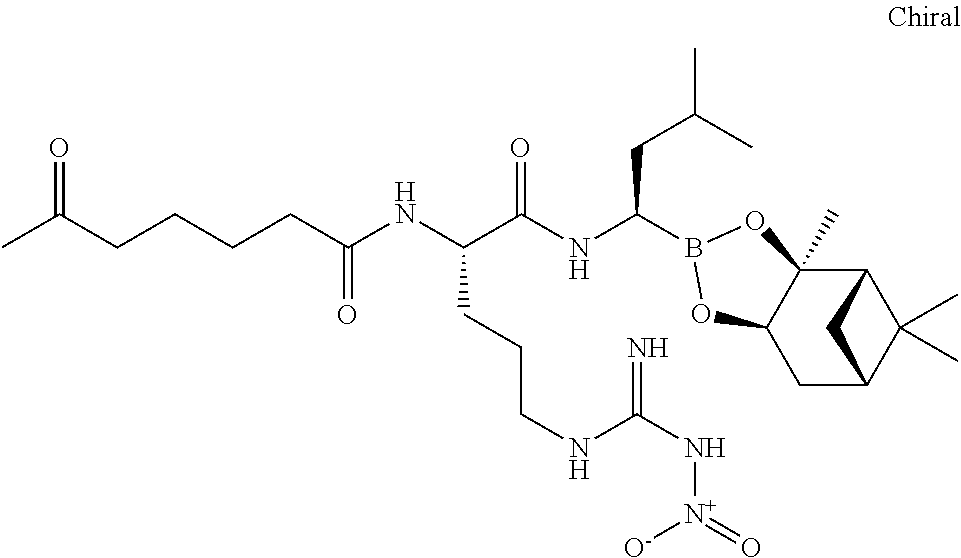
C12C3(C)C(CC(C1(C)C)C2)OB(C(NC(C(NC(=O)CCCCC(C)=O)CCCNC(N[N+]([O-])=O)=N)=O)CC(C)C)O3
